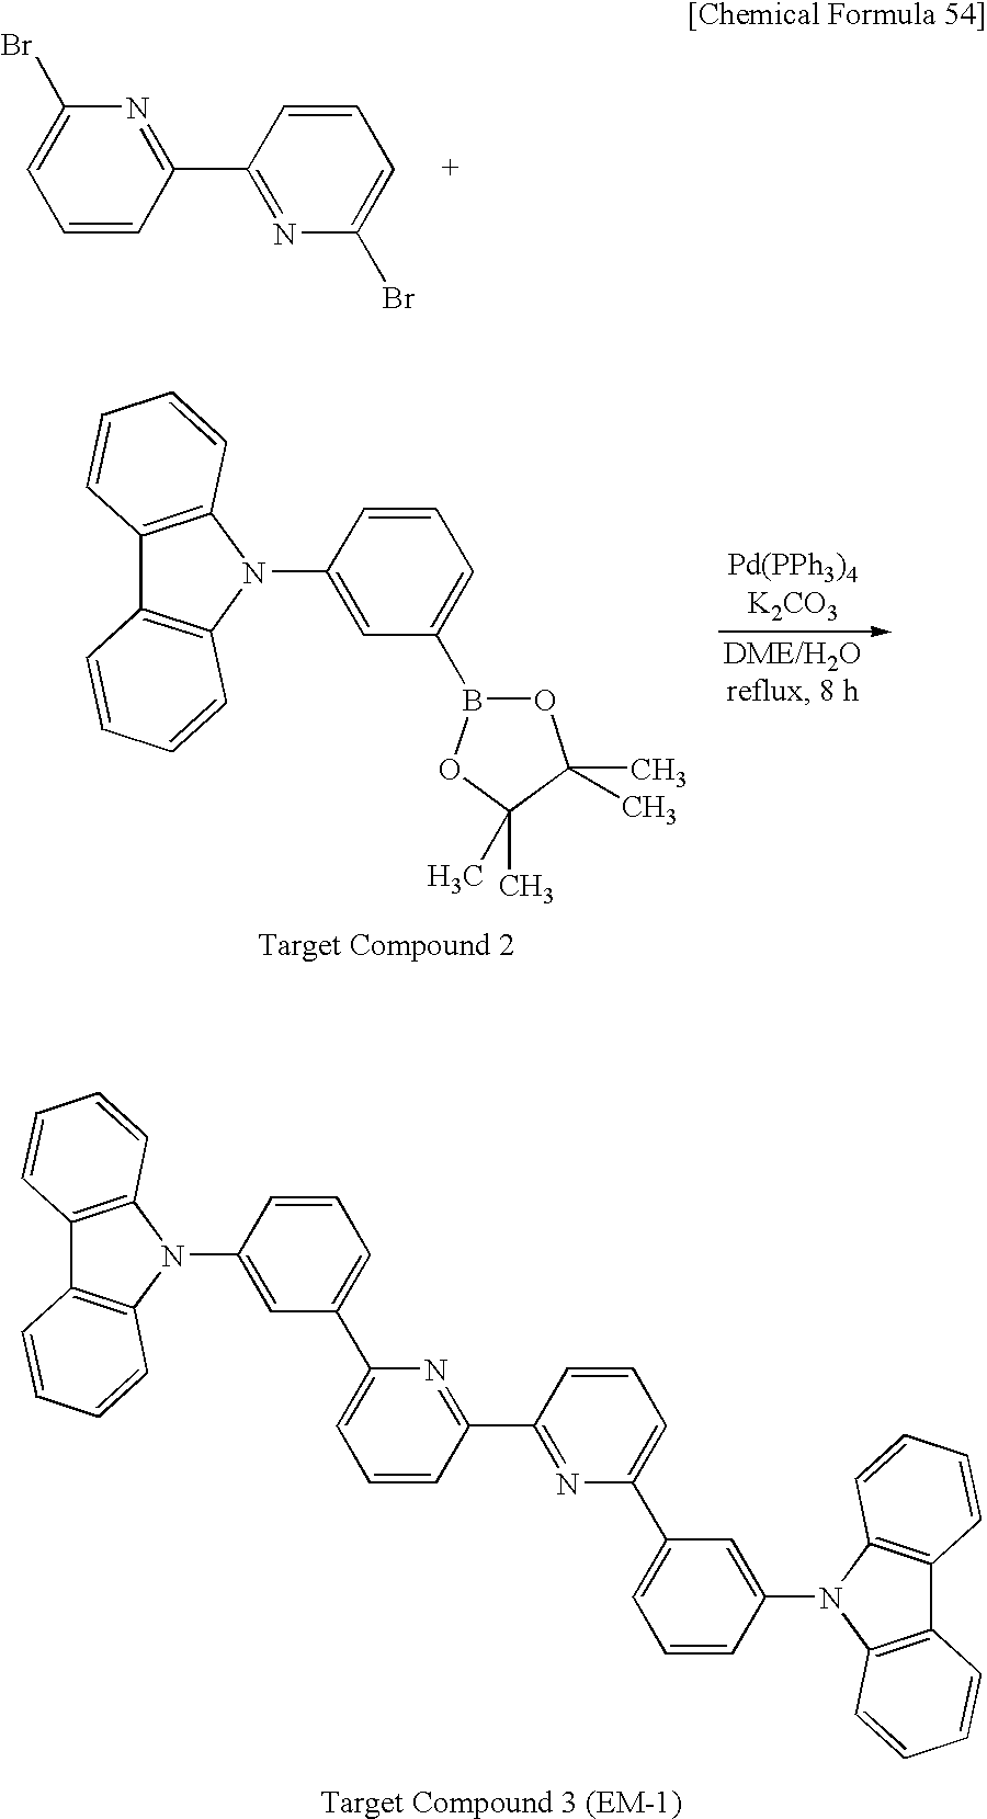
C1=CC(C2=NC(Br)=CC=C2)=NC(Br)=C1.C12=C(N(C3=CC(B4OC(C)(C)C(C)(C)O4)=CC=C3)C3=C1C=CC=C3)C=CC=C2.C12=C(N(C3=CC(C4=CC=CC(C5=NC(C6=CC=CC(N7C8=C(C9=C7C=CC=C9)C=CC=C8)=C6)=CC=C5)=N4)=CC=C3)C3=C1C=CC=C3)C=CC=C2
